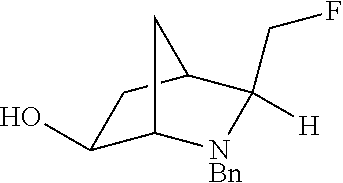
C1(O)C2[NBn]C(CF)([H])C(C1)C2
